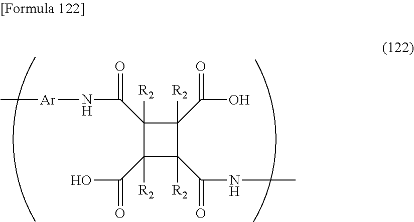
C1(C(O)=O)([R2])C(C(NC)=O)([R2])C(C(O)=O)([R2])C1(C(N[Ar]C)=O)[R2]
